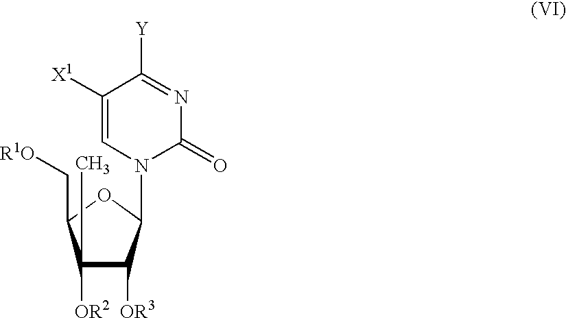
C1([OR2])(C)C([OR3])C(N2C(=O)N=C([Y])C([X1])=C2)OC1C[R1O]
